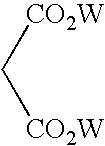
[CO2W]C[CO2W]
